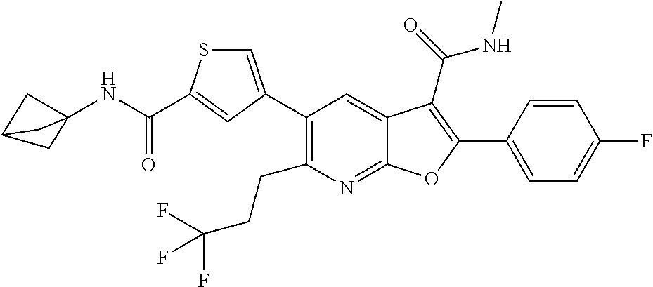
C1=C(C2=C(C(=O)NC)C3=CC(C4=CSC(C(NC56CC(C5)C6)=O)=C4)=C(CCC(F)(F)F)N=C3O2)C=CC(F)=C1
